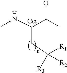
CNC(C(C)=O)CC([R1])([R2])[R3].[Ca]
